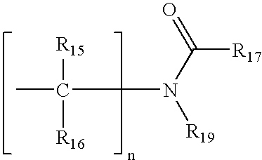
CC([R15])([R16])N(C(=O)[R17])[R19]
